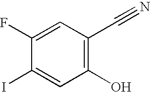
C1(O)=C(C#N)C=C(F)C(I)=C1
